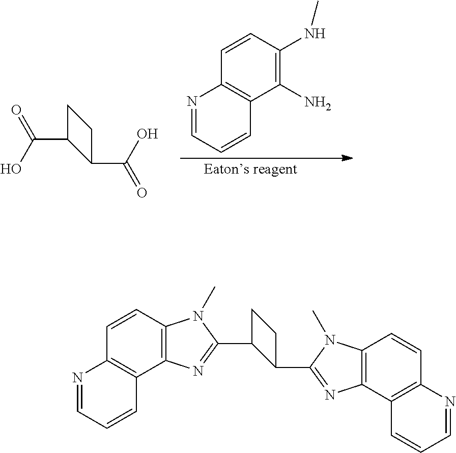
OC(=O)C1C(C(O)=O)CC1.N1=CC=CC2=C1C=CC(NC)=C2N.C12=C(C=CC3=C1C=CC=N3)N(C)C(C1C(C3=NC4=C(N3C)C=CC3=C4C=CC=N3)CC1)=N2
